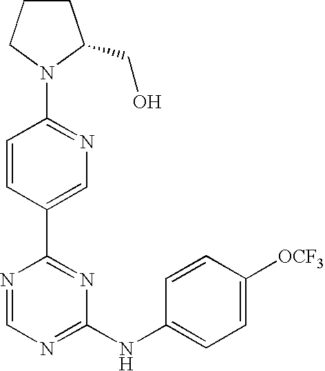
C1=CC(C2=NC(NC3=CC=C([OCF3])C=C3)=NC=N2)=CN=C1N1CCCC1CO
